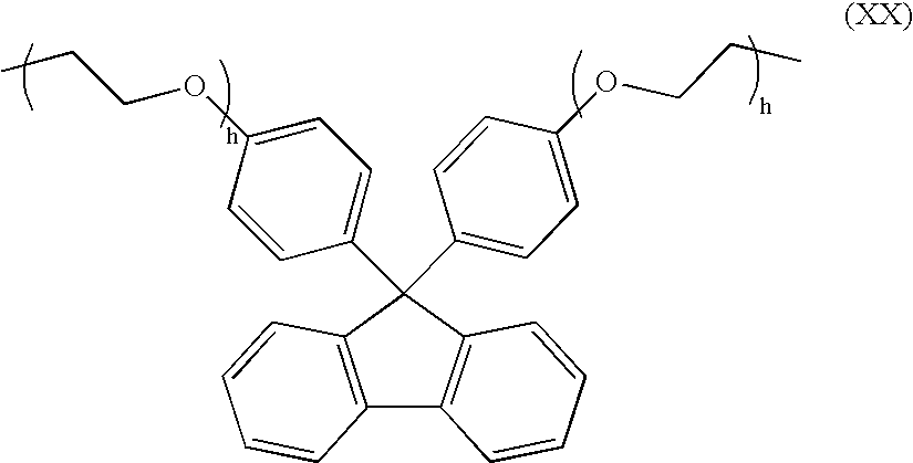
C12=C(C(C3=CC=C(OCCC)C=C3)(C3=CC=C(OCCC)C=C3)C3=C1C=CC=C3)C=CC=C2
